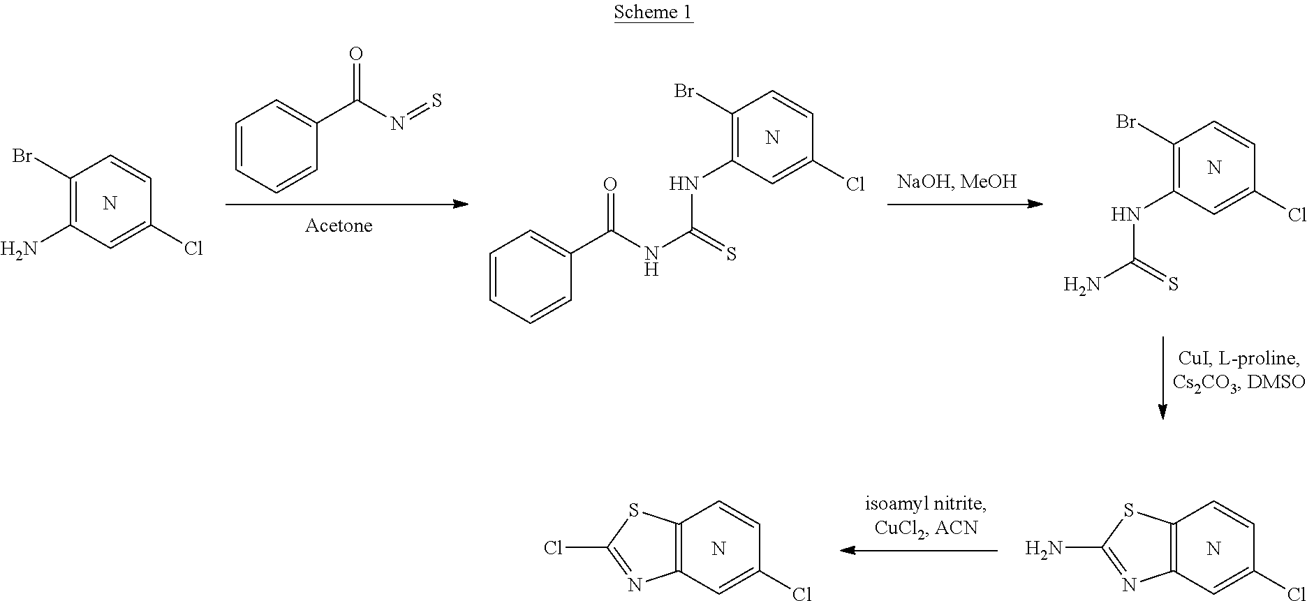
C1(Br)=C(N)C=C(Cl)C=C1.N.C1(Br)=C(NC(NC(C2=CC=CC=C2)=O)=S)C=C(Cl)C=C1.N.C1=CC=CC(C(N=S)=O)=C1.C1(Br)=C(NC(N)=S)C=C(Cl)C=C1.N.C12=C(C=C(Cl)C=C1)N=C(N)S2.N.C12=C(C=C(Cl)C=C1)N=C(Cl)S2.N
